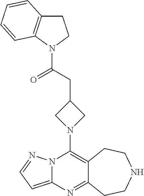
N12C(=CC=N1)N=C1C(=C2N2CC(CC(N3CCC4=C3C=CC=C4)=O)C2)CCNCC1
